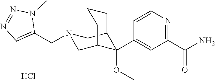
C1(C(N)=O)=NC=CC(C2(OC)C3CN(CC4=CN=NN4C)CC2CCC3)=C1.Cl
